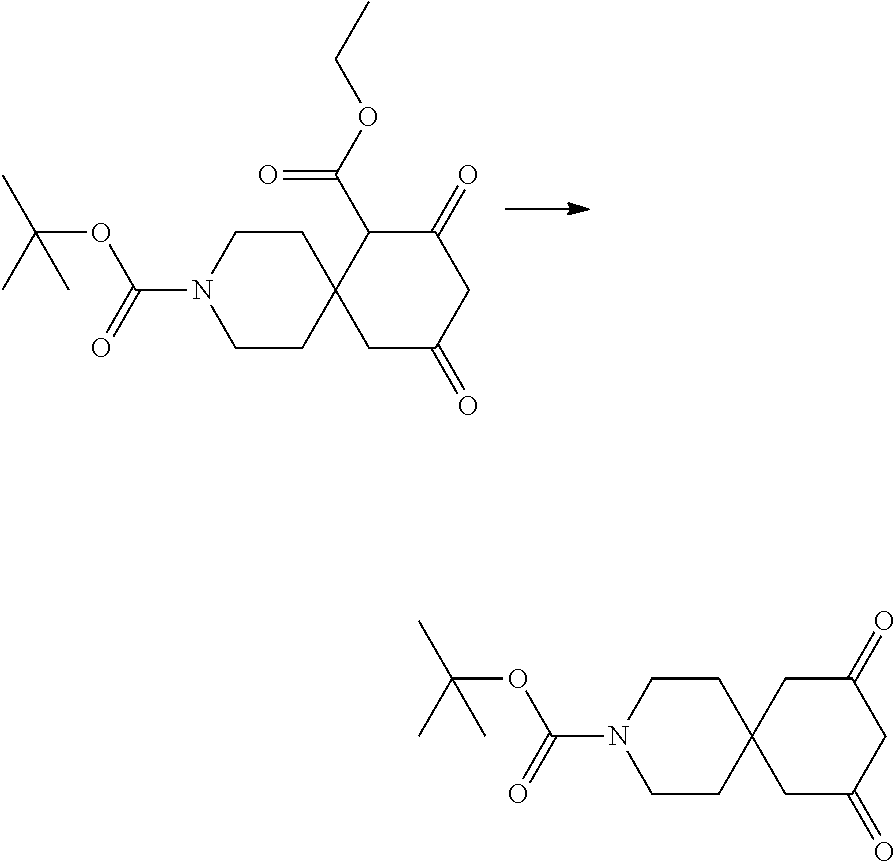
C1CC2(CCN1C(=O)OC(C)(C)C)CC(=O)CC(=O)C2C(OCC)=O.C1CC2(CCN1C(=O)OC(C)(C)C)CC(=O)CC(=O)C2
